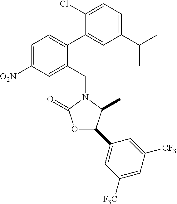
C1=C([O2N])C=C(CN2C(=O)OC(C3=CC([F3C])=CC([CF3])=C3)C2C)C(C2=CC(C(C)C)=CC=C2Cl)=C1
